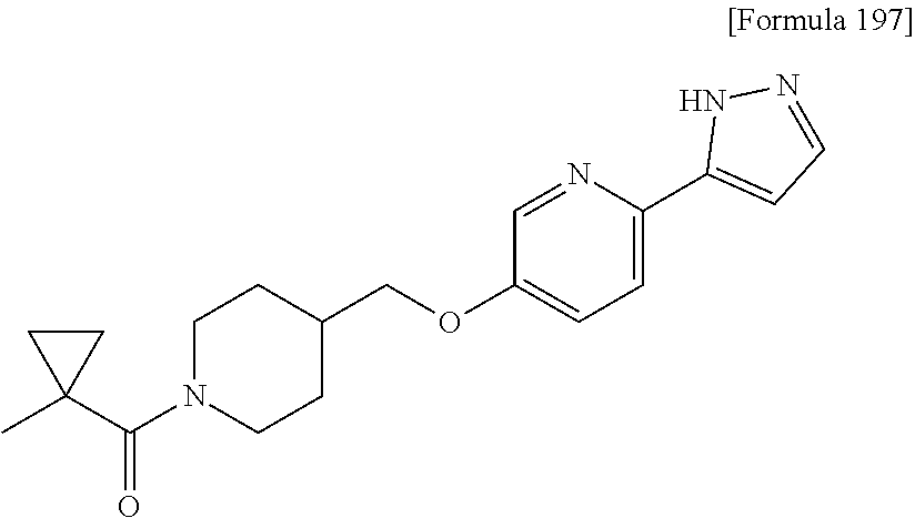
C1(OCC2CCN(C(C3(C)CC3)=O)CC2)=CC=C(C2=CC=NN2)N=C1
